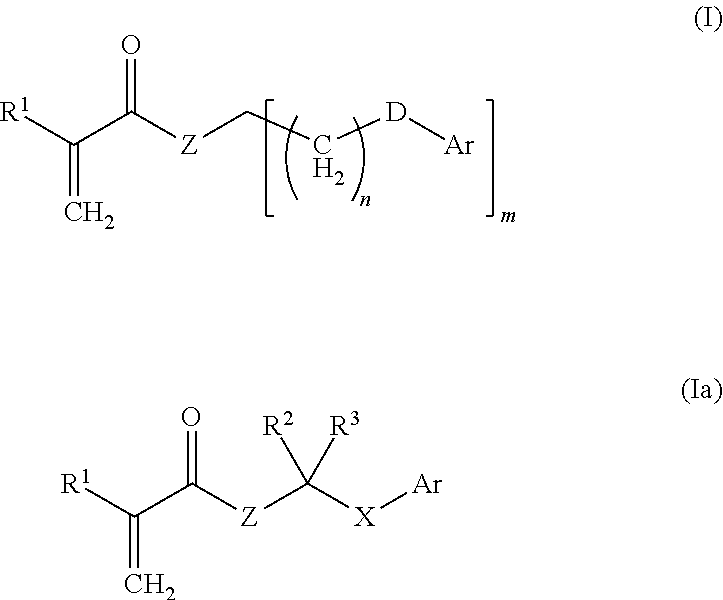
[R1]C(C([Z]CC[D][Ar])=O)=C.[R1]C(C([Z]C([X][Ar])([R2])[R3])=O)=C
